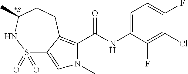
C1=C(NC(=O)C2=C3C(=CN2C)S(=O)(=O)NC(C)CC3)C(F)=C(Cl)C(F)=C1
